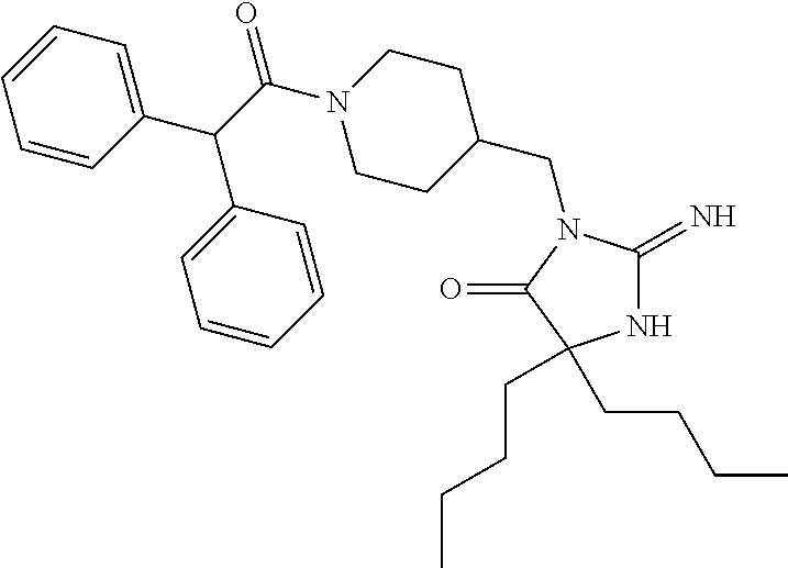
N1C(=N)N(CC2CCN(C(C(C3=CC=CC=C3)C3=CC=CC=C3)=O)CC2)C(=O)C1(CCCC)CCCC
